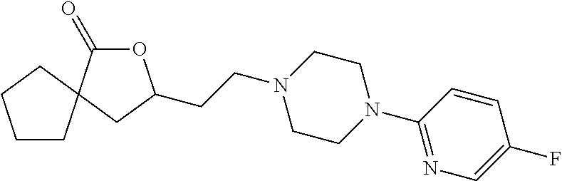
O1C(=O)C2(CC1CCN1CCN(C3=NC=C(F)C=C3)CC1)CCCC2
